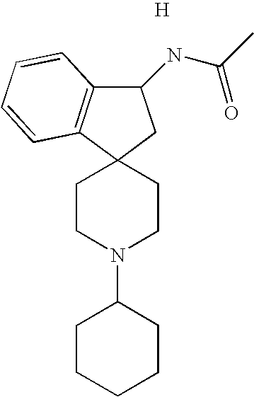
C1(NC(=O)C)C2=C(C3(C1)CCN(C1CCCCC1)CC3)C=CC=C2.[H]
